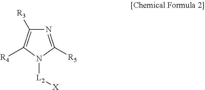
N1=C([R5])N([L2][X])C([R4])=C1[R3]
